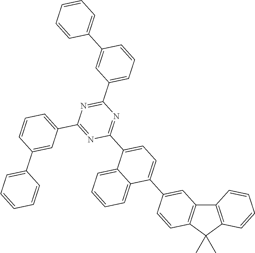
C12=C(C(C)(C)C3=C1C=C(C1=CC=C(C4=NC(C5=CC=CC(C6=CC=CC=C6)=C5)=NC(C5=CC=CC(C6=CC=CC=C6)=C5)=N4)C4=CC=CC=C14)C=C3)C=CC=C2
